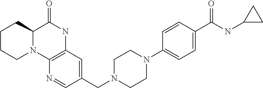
C1(CN2CCN(C3=CC=C(C(NC4CC4)=O)C=C3)CC2)=CC2=C(N=C1)N1C(C(=O)N2)CCCC1
